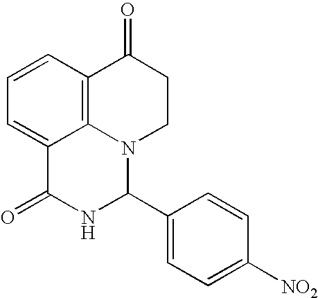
C1=CC2=C3C(=C1)C(=O)NC(C1=CC=C([NO2])C=C1)N3CCC2=O
